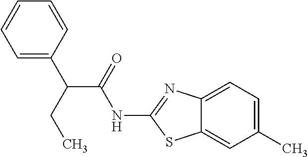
C1=C(C(CC)C(=O)NC2=NC3=CC=C(C)C=C3S2)C=CC=C1
